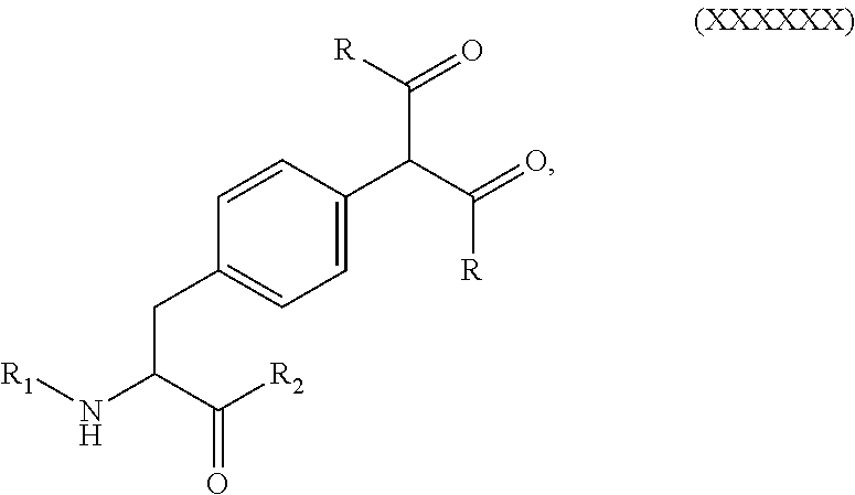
[R1]NC(C([R2])=O)CC1=CC=C(C(C(=O)[R])C([R])=O)C=C1
